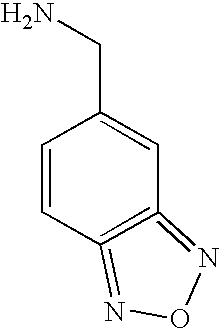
C1=CC2=C(=NON=2)C=C1CN
